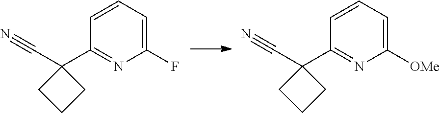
C1(F)=CC=CC(C2(C#N)CCC2)=N1.C1([OMe])=CC=CC(C2(C#N)CCC2)=N1
